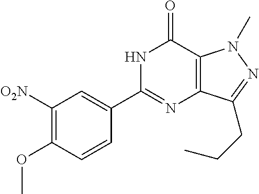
C1([O2N])=C(OC)C=CC(C2=NC3=C(C(=O)N2)N(C)N=C3CCC)=C1
